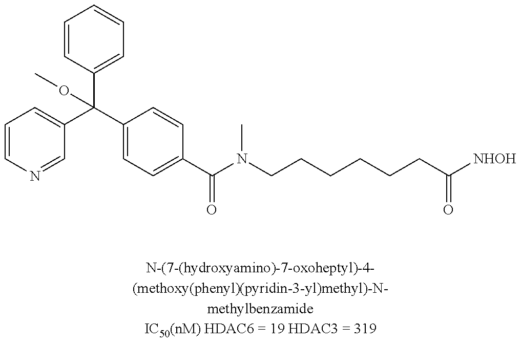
C1=CN=CC(C(C2=CC=CC=C2)(C2=CC=C(C(N(CCCCCCC(=O)[NHOH])C)=O)C=C2)OC)=C1
